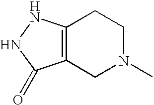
C12=C(CN(C)CC1)C(=O)NN2
